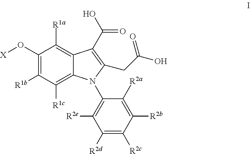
C1(O[X])=C([R1b])C([R1c])=C2C(=C1[R1a])C(C(O)=O)=C(CC(O)=O)N2C1=C([R2e])C([R2d])=C([R2c])C([R2b])=C1[R2a]
